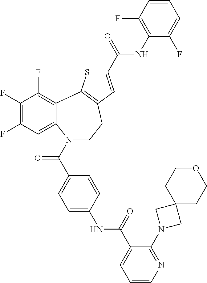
N1(C(C2=CC=C(NC(C3=CC=CN=C3N3CC4(C3)CCOCC4)=O)C=C2)=O)CCC2=C(C3=C(F)C(F)=C(F)C=C13)SC(C(=O)NC1=C(F)C=CC=C1F)=C2
